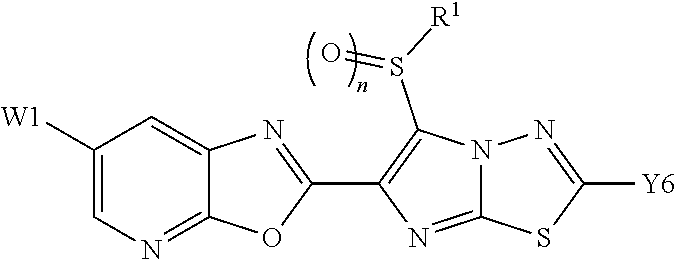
C1([W1])=CN=C2C(=C1)N=C(C1=C(S([R1])=O)N3C(=N1)SC([Y6])=N3)O2
